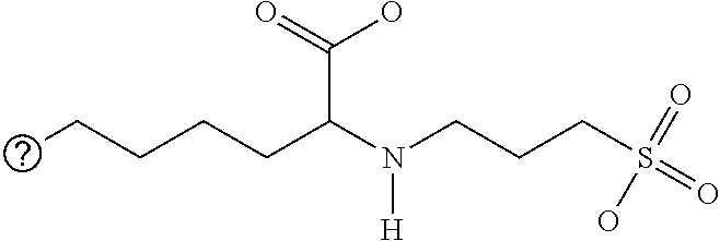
N(CCCS(=O)(=O)O)(C(C(O)=O)CCCCN)[H]
